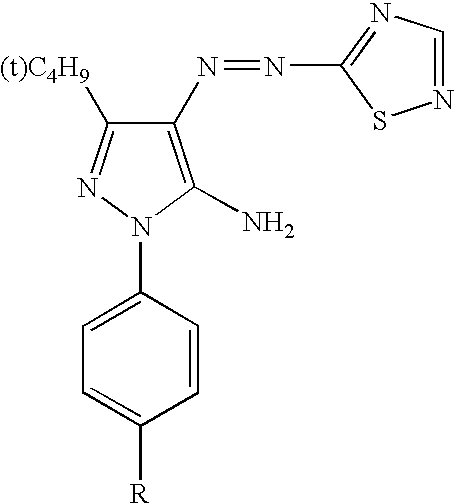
C1(N=NC2=NC=NS2)=C(N)N(C2=CC=C([R])C=C2)N=C1[(t)C4H9]
